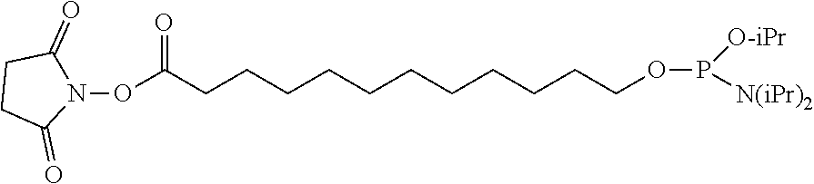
O(C(CCCCCCCCCCCOP([O-iPr])[N(iPr)2])=O)N1C(=O)CCC1=O
